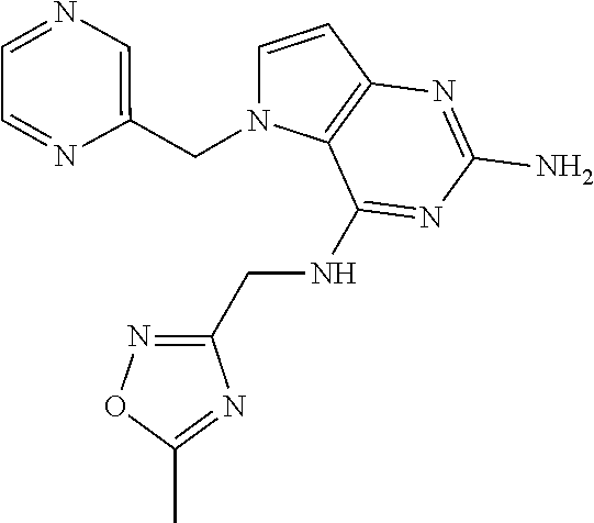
C1=CC2=C(N1CC1=CN=CC=N1)C(NCC1=NOC(C)=N1)=NC(N)=N2
